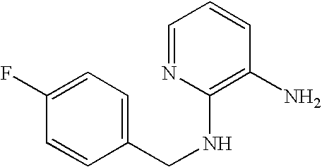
C1(NCC2=CC=C(F)C=C2)=C(N)C=CC=N1
